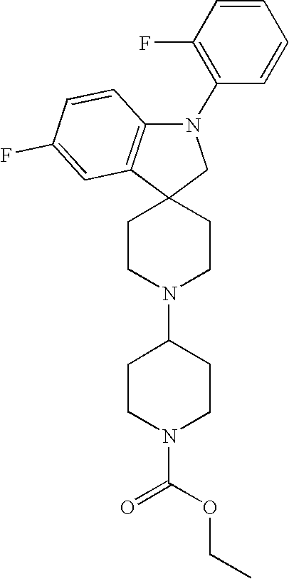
N1(C2=C(F)C=CC=C2)C2=C(C3(C1)CCN(C1CCN(C(OCC)=O)CC1)CC3)C=C(F)C=C2
